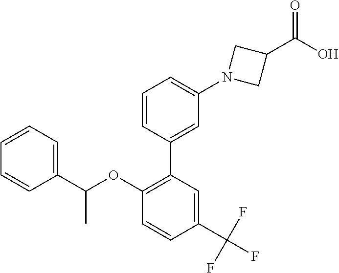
C1=CC(C2=C(OC(C3=CC=CC=C3)C)C=CC(C(F)(F)F)=C2)=CC(N2CC(C(O)=O)C2)=C1
